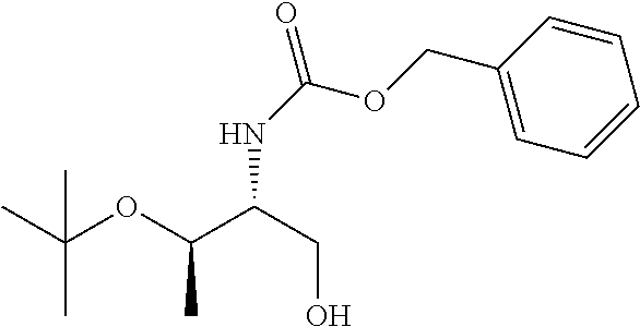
C(OC(C(CO)NC(=O)OCC1=CC=CC=C1)C)(C)(C)C
